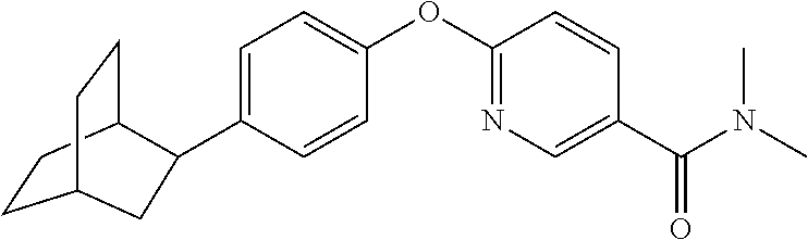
C1=C(C2C3CCC(CC3)C2)C=CC(OC2=NC=C(C(N(C)C)=O)C=C2)=C1
